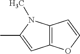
C12=C(N(C)C(C)=C1)C=CO2
